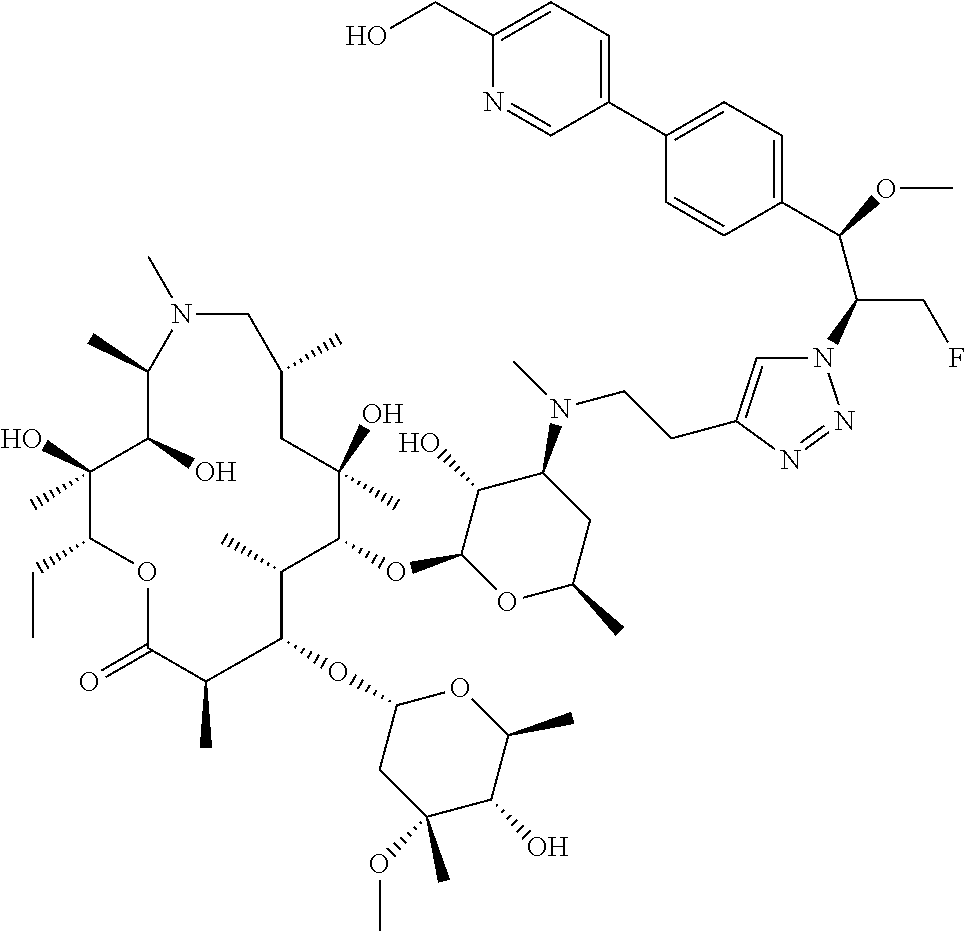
C1(C(OC)C(CF)N2C=C(CCN(C3C(O)C(OC4C(C)C(OC5CC(OC)(C)C(O)C(C)O5)C(C)C(=O)OC(CC)C(O)(C)C(O)C(C)N(C)CC(C)CC4(O)C)OC(C)C3)C)N=N2)=CC=C(C2=CC=C(CO)N=C2)C=C1
